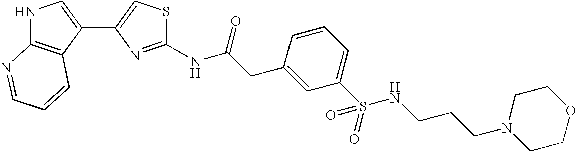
N1C2=C(C(C3=CSC(NC(CC4=CC(S(NCCCN5CCOCC5)(=O)=O)=CC=C4)=O)=N3)=C1)C=CC=N2
